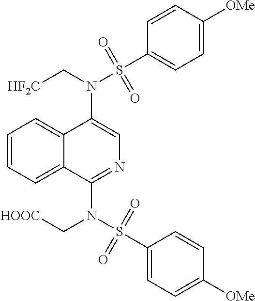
N(C1=CN=C(N(S(C2=CC=C([OMe])C=C2)(=O)=O)C[HOOC])C2=CC=CC=C12)(C[HF2C])S(C1=CC=C([OMe])C=C1)(=O)=O
